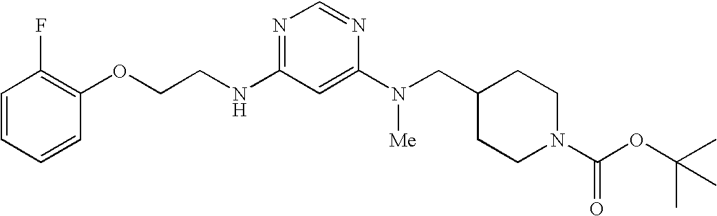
O(CCNC1=NC=NC(N([Me])CC2CCN(C(OC(C)(C)C)=O)CC2)=C1)C1=C(F)C=CC=C1
